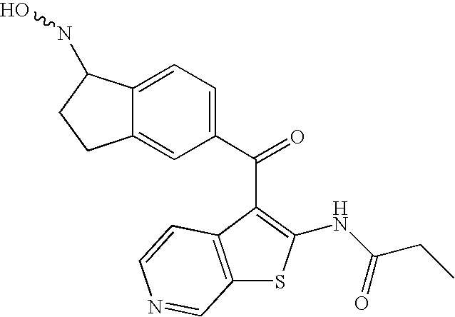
C12=CC=C(C(=O)C3=C(NC(=O)CC)SC4=C3C=CN=C4)C=C1CCC2NO
